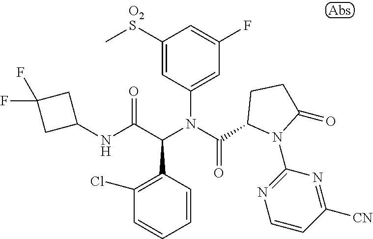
C1=CC(C(C(NC2CC(F)(F)C2)=O)N(C(=O)C2N(C3=NC=CC([CN])=N3)C(=O)CC2)C2=CC(F)=CC([O2S]C)=C2)=C(Cl)C=C1
